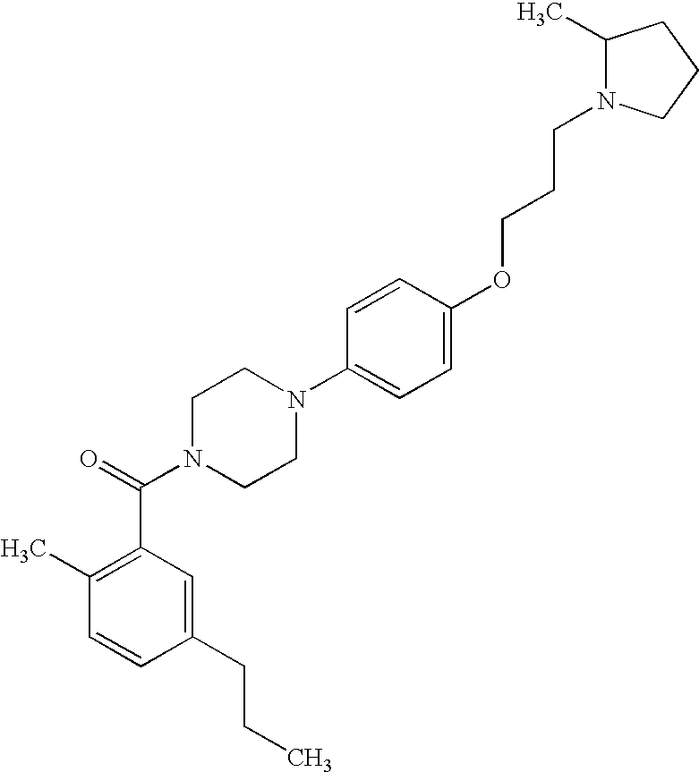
C1=CC(CCC)=CC(C(N2CCN(C3=CC=C(OCCCN4C(C)CCC4)C=C3)CC2)=O)=C1C
